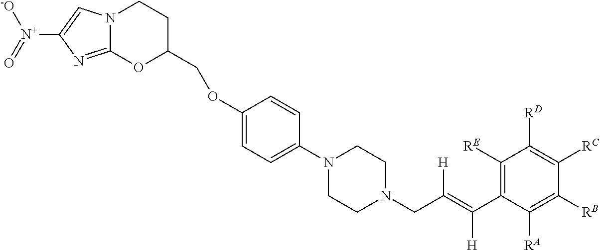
N12C(=NC([N+](=O)[-O])=C1)OC(COC1=CC=C(N3CCN(CC(=C(C4=C([RE])C([RD])=C([RC])C([RB])=C4[RA])[H])[H])CC3)C=C1)CC2
